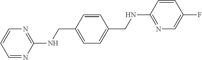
C1(CNC2=NC=CC=N2)=CC=C(CNC2=NC=C(F)C=C2)C=C1
